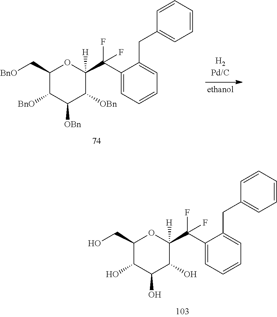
C1(C[BnO])C([BnO])C([OBn])C([OBn])C(C(C2=CC=CC=C2CC2=CC=CC=C2)(F)F)([H])O1.C1(CO)C(O)C(O)C(O)C(C(C2=CC=CC=C2CC2=CC=CC=C2)(F)F)([H])O1
